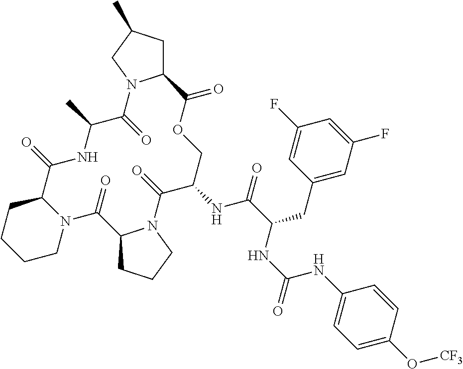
C12CC(C)CN1C(=O)C(C)NC(=O)C1CCCCN1C(=O)C1CCCN1C(=O)C(NC(=O)C(CC1=CC(F)=CC(F)=C1)NC(=O)NC1=CC=C(O[CF3])C=C1)COC2=O
